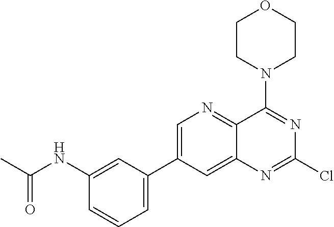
C1(NC(C)=O)=CC(C2=CN=C3C(=C2)N=C(Cl)N=C3N2CCOCC2)=CC=C1
